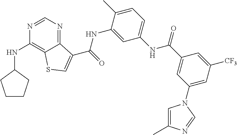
C1=NC(NC2CCCC2)=C2C(=N1)C(C(NC1=CC(NC(C3=CC(N4C=C(C)N=C4)=CC([CF3])=C3)=O)=CC=C1C)=O)=CS2
